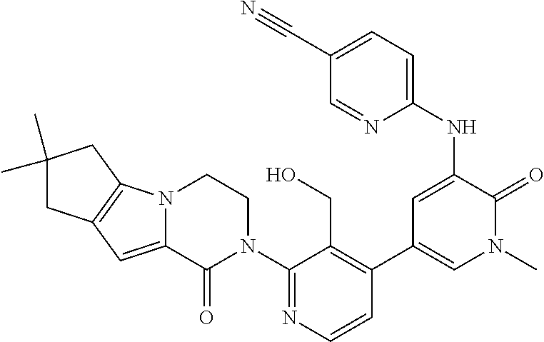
C1(N2CCN3C(=CC4=C3CC(C)(C)C4)C2=O)=NC=CC(C2=CN(C)C(=O)C(NC3=CC=C(C#N)C=N3)=C2)=C1CO
